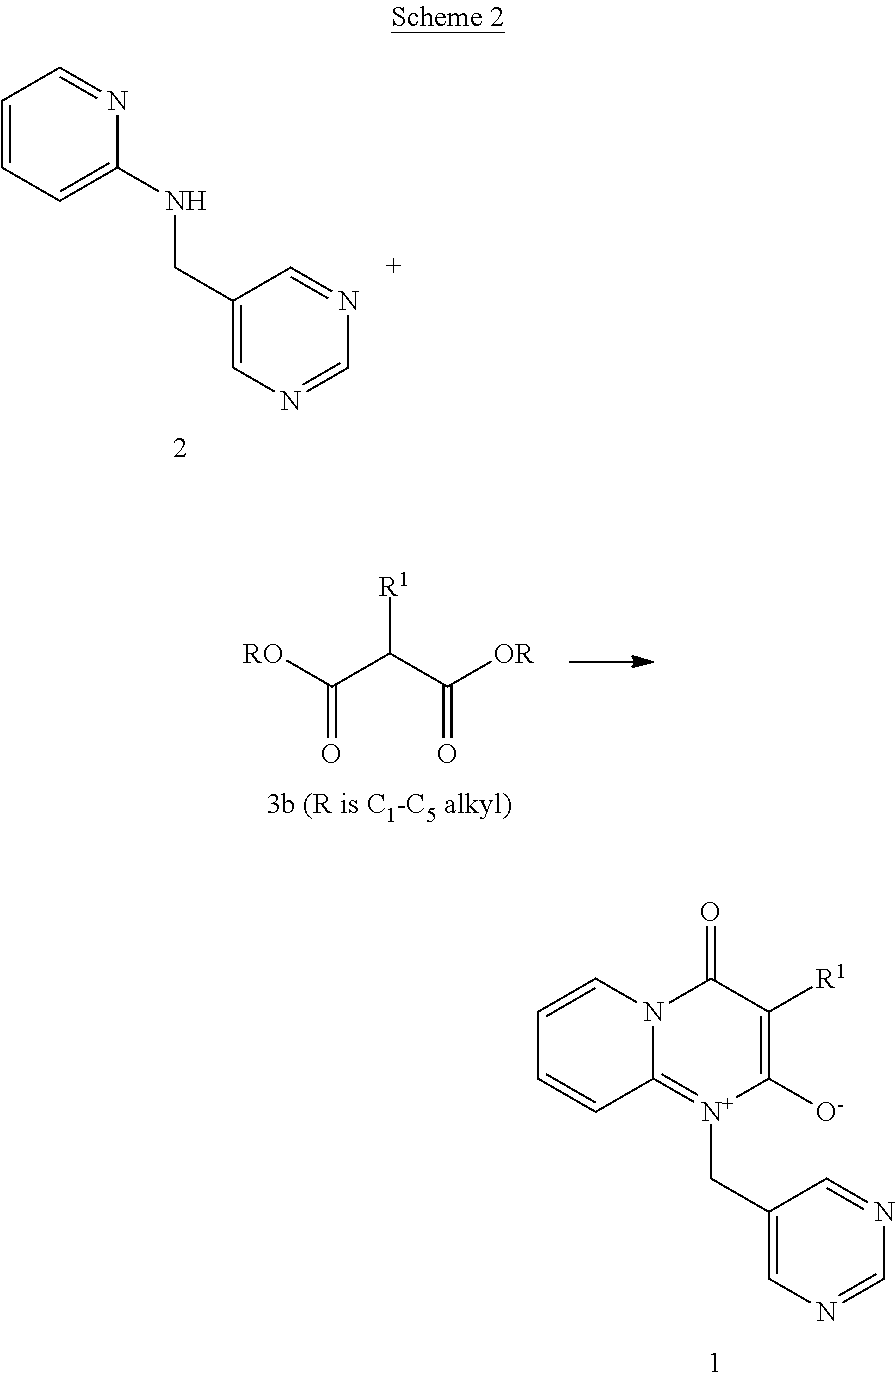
N12C(=[N+](CC3=CN=CN=C3)C([O-])=C([R1])C1=O)C=CC=C2.C1=CC=C(NCC2=CN=CN=C2)N=C1.C(=O)([RO])C(C([OR])=O)[R1]
